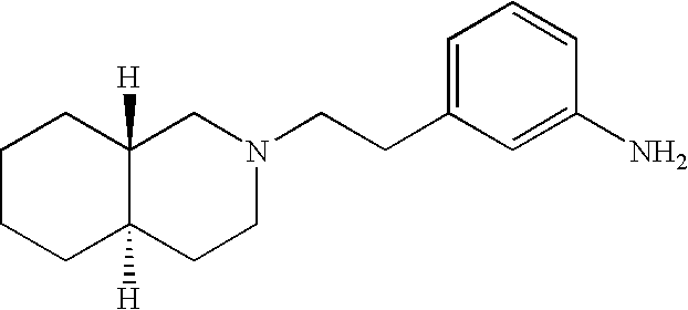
C1=C(CCN2CC3([H])C([H])(CC2)CCCC3)C=C(N)C=C1
